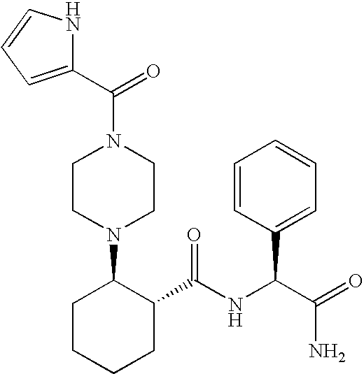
C1CN(C2CCCCC2C(NC(C(=O)N)C2=CC=CC=C2)=O)CCN1C(C1=CC=CN1)=O
